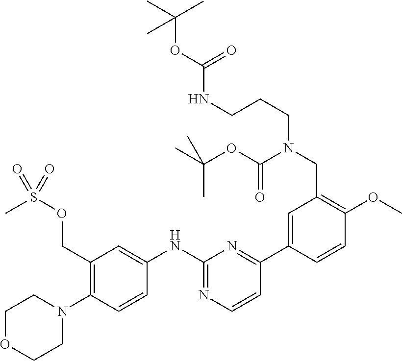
C1(NC2=CC(COS(=O)(C)=O)=C(N3CCOCC3)C=C2)=NC=CC(C2=CC(CN(CCCNC(OC(C)(C)C)=O)C(OC(C)(C)C)=O)=C(OC)C=C2)=N1
